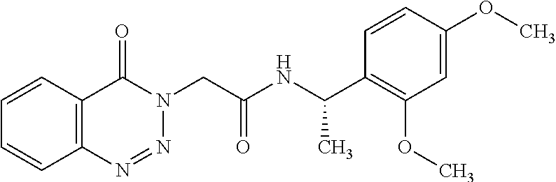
C12=C(N=NN(CC(NC(C3=C(OC)C=C(OC)C=C3)C)=O)C1=O)C=CC=C2
